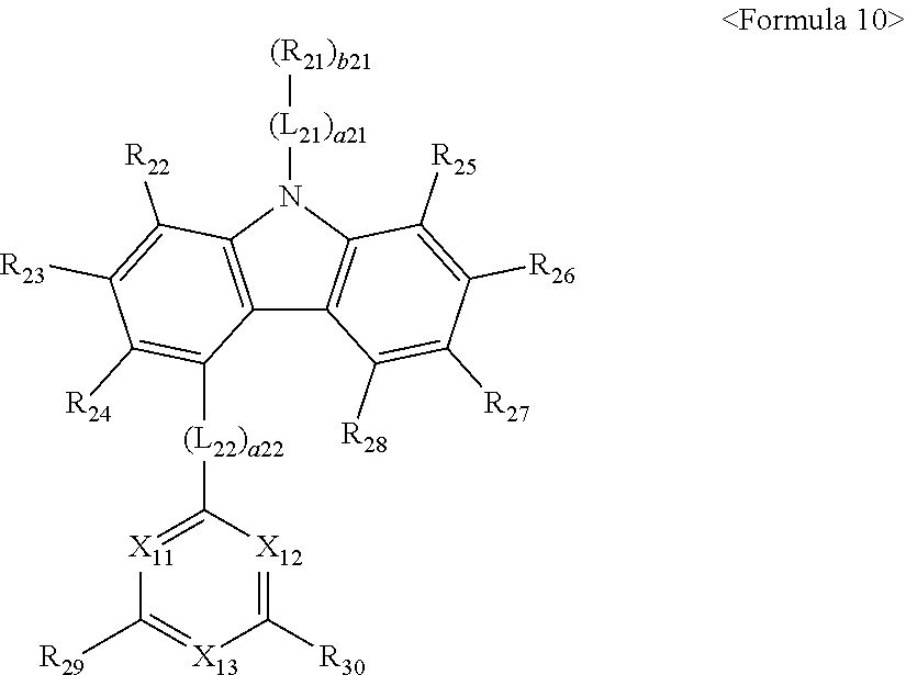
C12=C(C([R22])=C([R23])C([R24])=C1[(L22)a22]C1=[X11]C([R29])=[X13]C([R30])=[X12]1)N([(L21)a21][(R21)b21])C1=C2C([R28])=C([R27])C([R26])=C1[R25]
